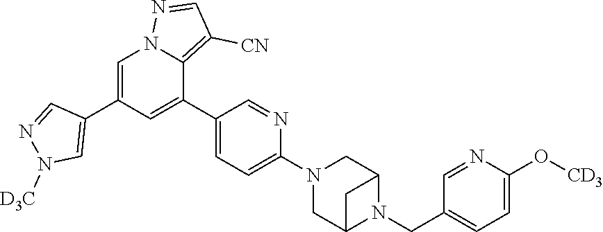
C12CN(C3=CC=C(C4=CC(C5=CN([D3C])N=C5)=CN5N=CC([CN])=C45)C=N3)CC(C1)N2CC1=CC=C(O[CD3])N=C1
